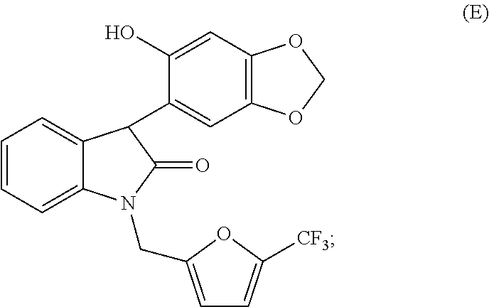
C1=C(C2C3=CC=CC=C3N(CC3=CC=C([CF3])O3)C2=O)C(O)=CC2=C1OCO2
